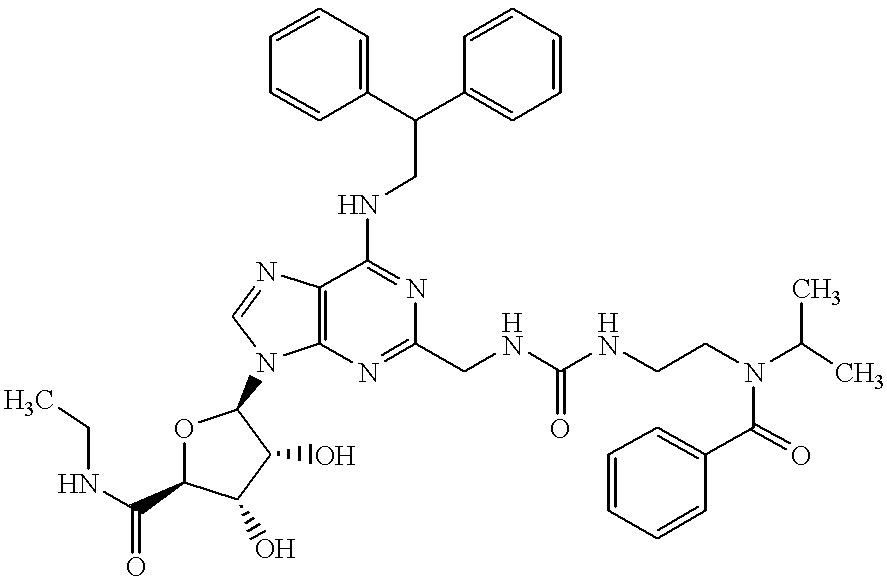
C12=C(N=C(CNC(=O)NCCN(C(C)C)C(=O)C3=CC=CC=C3)N=C1NCC(C1=CC=CC=C1)C1=CC=CC=C1)N(C1OC(C(=O)NCC)C(O)C1O)C=N2
